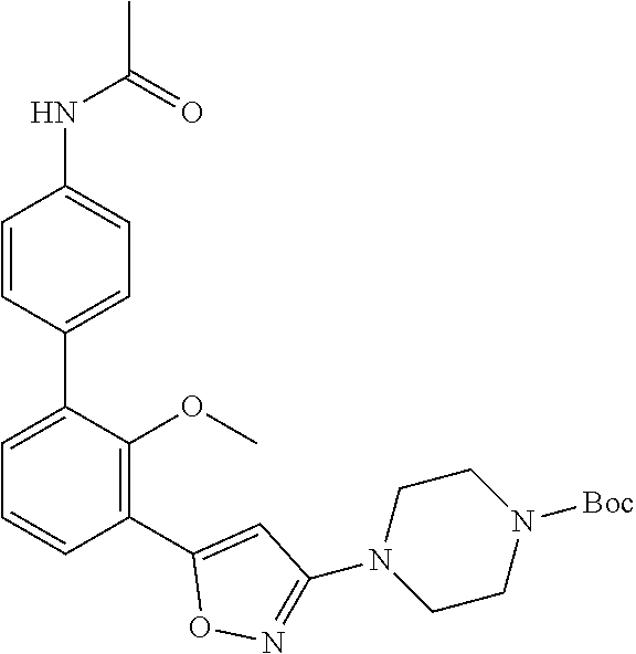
N(C1=CC=C(C2=CC=CC(C3=CC(N4CCN([Boc])CC4)=NO3)=C2OC)C=C1)C(C)=O
